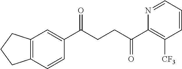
C1(C(CCC(C2=C([CF3])C=CC=N2)=O)=O)=CC2=C(C=C1)CCC2
